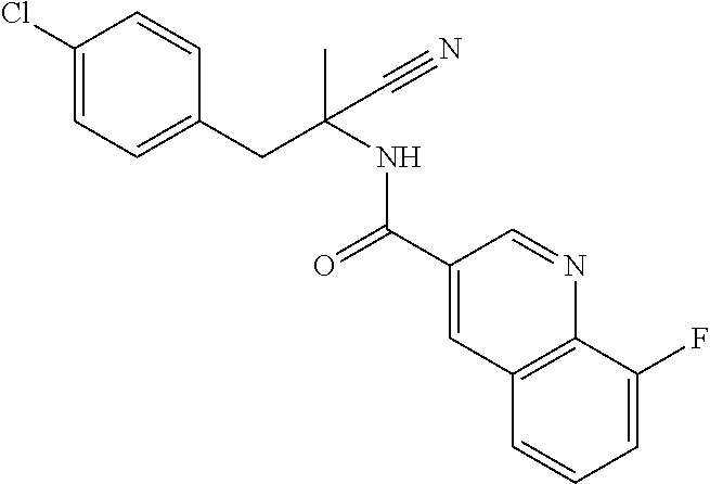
C1(Cl)=CC=C(CC(NC(C2=CC3=C(N=C2)C(F)=CC=C3)=O)(C)C#N)C=C1
